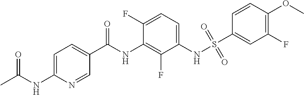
S(NC1=CC=C(F)C(NC(C2=CC=C(NC(C)=O)N=C2)=O)=C1F)(=O)(=O)C1=CC(F)=C(OC)C=C1
